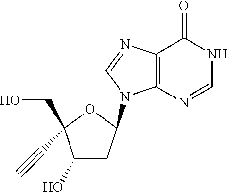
C1(O)CC(N2C3=C(N=C2)C(=O)NC=N3)OC1(CO)C#C
